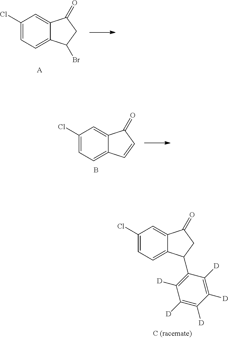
C1(Cl)=CC=C2C(=C1)C(=O)CC2Br.[A].C1(Cl)=CC=C2C(=C1)C(=O)C=C2.B.C1(Cl)=CC=C2C(=C1)C(=O)CC2C1=C([D])C([D])=C([D])C([D])=C1[D]
